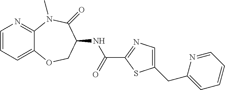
C1=CC=C2C(=N1)N(C)C(=O)C(NC(C1=NC=C(CC3=CC=CC=N3)S1)=O)CO2
